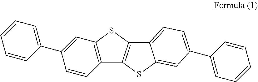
C1=C(C2=CC=CC=C2)C=CC2=C1SC1=C2SC2=CC(C3=CC=CC=C3)=CC=C12
